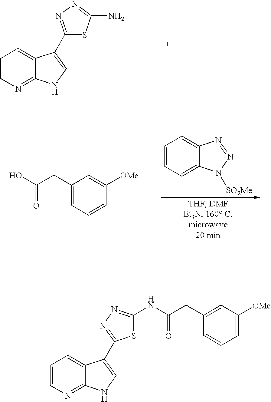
C1=CN=C2C(=C1)C(C1=NN=C(N)S1)=CN2.C1(CC(O)=O)=CC=CC([OMe])=C1.C1=CC=C2C(=C1)N=NN2[SO2Me].C1=CN=C2C(=C1)C(C1=NN=C(NC(CC3=CC([OMe])=CC=C3)=O)S1)=CN2
